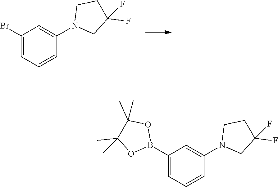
C1=CC(N2CC(F)(F)CC2)=CC(Br)=C1.C1(B2OC(C)(C)C(C)(C)O2)=CC=CC(N2CC(F)(F)CC2)=C1
